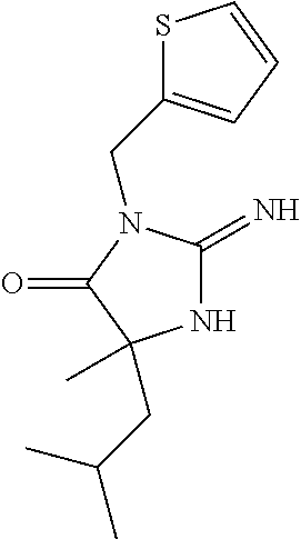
N1C(=N)N(CC2=CC=CS2)C(=O)C1(CC(C)C)C
